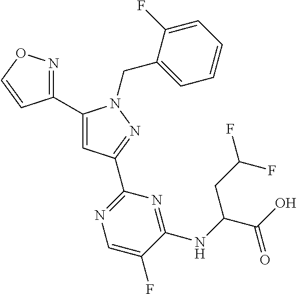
C1(C2=NOC=C2)=CC(C2=NC=C(F)C(NC(C(O)=O)CC(F)F)=N2)=NN1CC1=CC=CC=C1F
